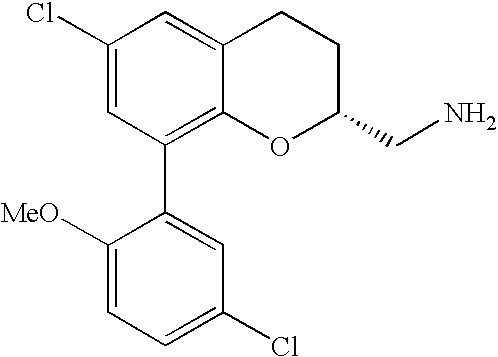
C1(Cl)=CC(C2=CC(Cl)=CC=C2[MeO])=C2C(=C1)CCC(CN)O2
